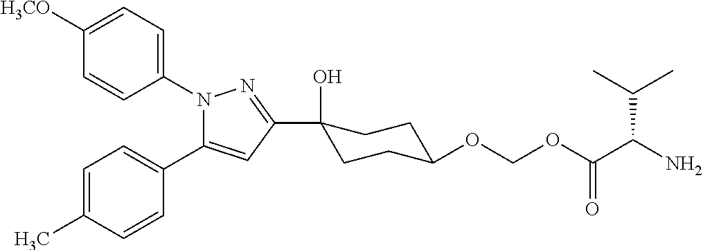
C1([H3CO])=CC=C(N2C(C3=CC=C(C)C=C3)=CC(C3(O)CCC(OCOC(C(N)C(C)C)=O)CC3)=N2)C=C1
